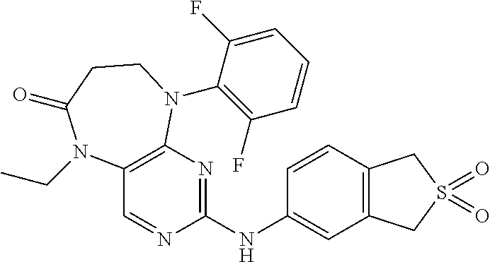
C1=CC(NC2=NC3=C(C=N2)N(CC)C(=O)CCN3C2=C(F)C=CC=C2F)=CC2=C1CS(=O)(=O)C2
